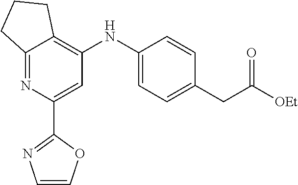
C12=NC(C3=NC=CO3)=CC(NC3=CC=C(CC([OEt])=O)C=C3)=C1CCC2
